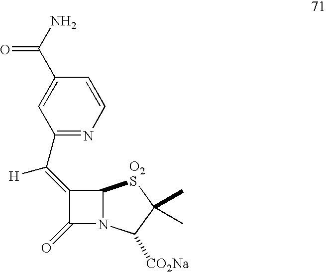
C1(=O)N2C([O2S]C(C)(C)C2[CO2Na])C1=C(C1=NC=CC(C(N)=O)=C1)[H]
